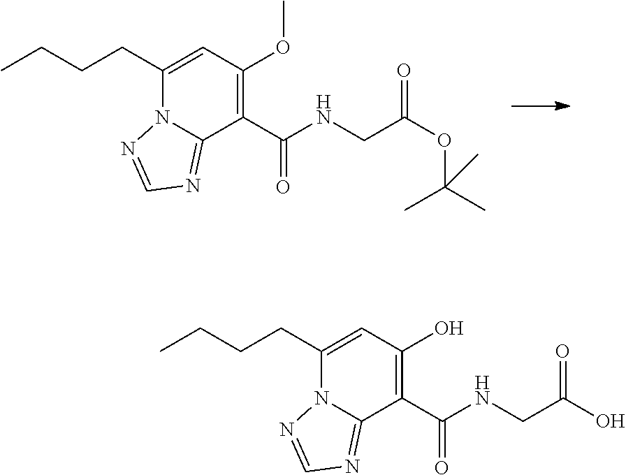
C1(C(NCC(OC(C)(C)C)=O)=O)=C(OC)C=C(CCCC)N2C1=NC=N2.C1(C(NCC(O)=O)=O)=C(O)C=C(CCCC)N2C1=NC=N2
